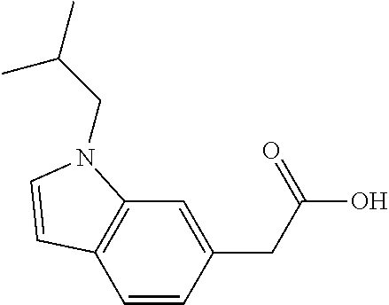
C1=CC(CC(O)=O)=CC2=C1C=CN2CC(C)C
